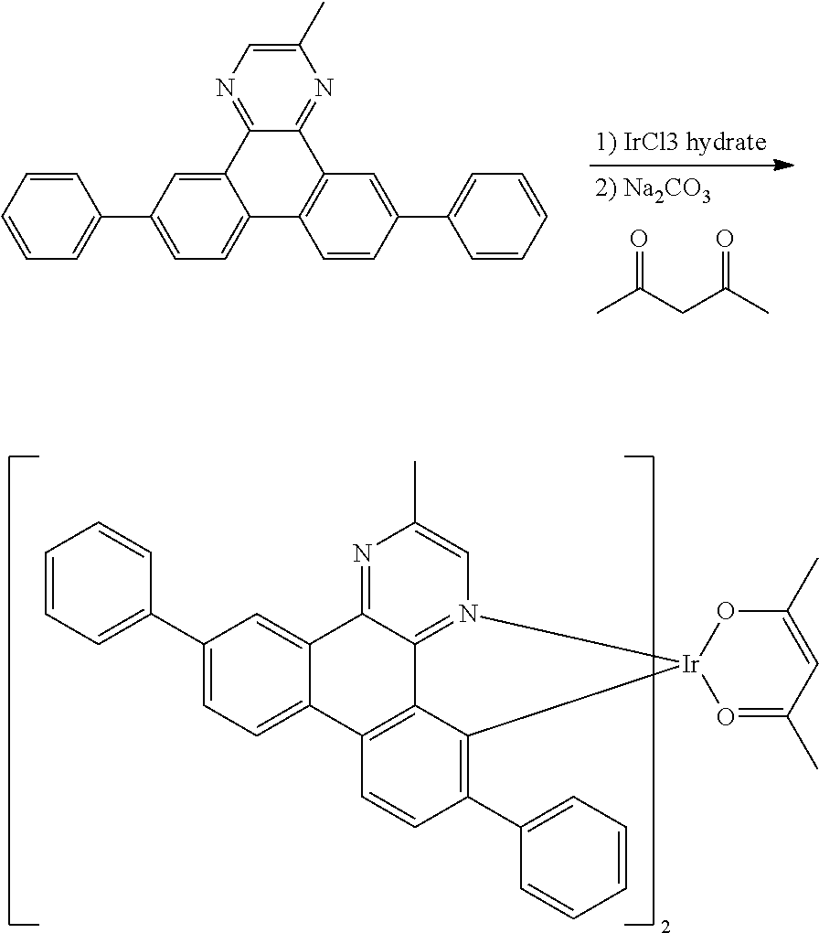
C1(C2=CC=CC=C2)=CC=C2C(=C1)C1=NC(C)=CN3=C1C1=C2C=CC(C2=CC=CC=C2)=C1[Ir]31O=C(C)C=C(C)O1.CC(CC(C)=O)=O.C1(C)=CN=C2C(=N1)C1=C(C3=CC=C(C4=CC=CC=C4)C=C23)C=CC(C2=CC=CC=C2)=C1
